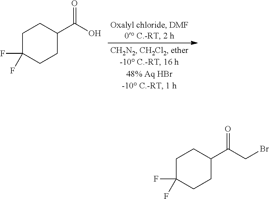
C1C(F)(F)CCC(C(O)=O)C1.C1C(F)(F)CCC(C(CBr)=O)C1
